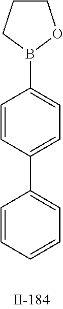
C1CCB(C2=CC=C(C3=CC=CC=C3)C=C2)O1
